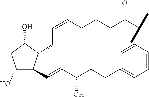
C1(O)C(C=CC(CCC2=CC=CC=C2)O)C(CC=CCCCC(C(C)C)=O)C(O)C1
